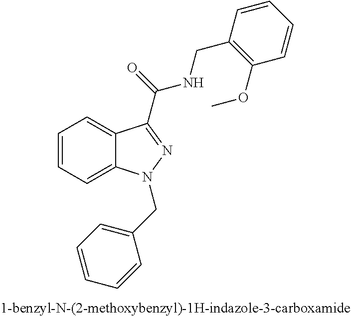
C1=CC=C2C(=C1)C(C(NCC1=C(OC)C=CC=C1)=O)=NN2CC1=CC=CC=C1
